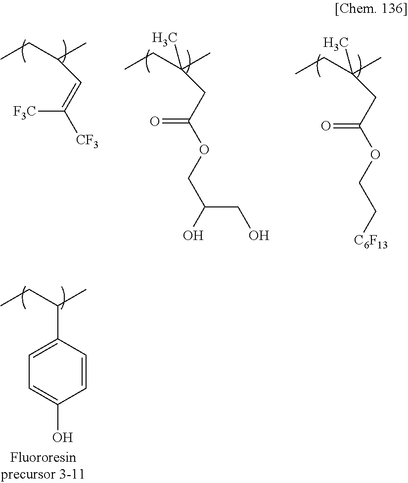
CCC(C)C=C([F3C])[CF3].CCC(C)(CC(=O)OCC(CO)O)C.CCC(C)(CC(=O)OCC[C6F13])C.CCC(C)C1=CC=C(O)C=C1
